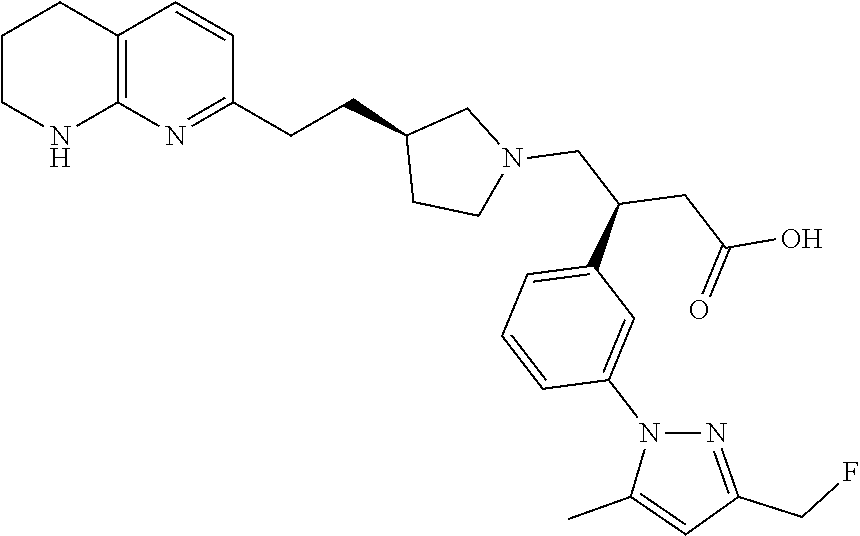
C12=C(N=C(CCC3CCN(CC(CC(O)=O)C4=CC=CC(N5C(C)=CC(CF)=N5)=C4)C3)C=C1)NCCC2
